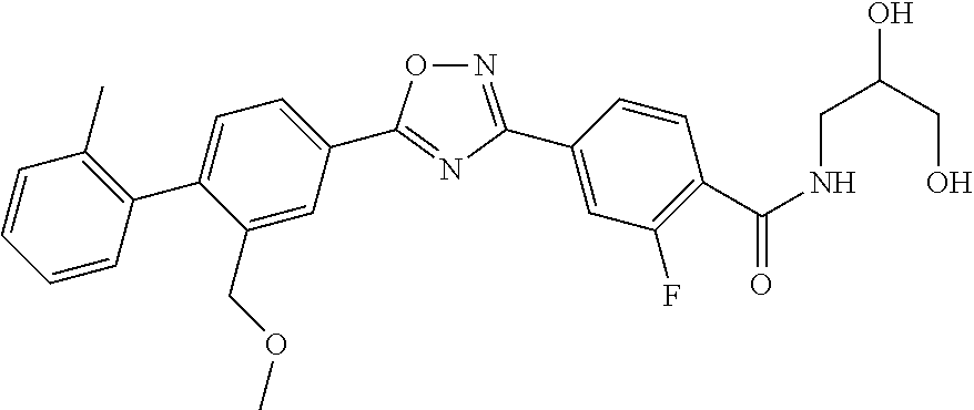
N1=C(C2=CC(F)=C(C(NCC(O)CO)=O)C=C2)N=C(C2=CC=C(C3=C(C)C=CC=C3)C(COC)=C2)O1
